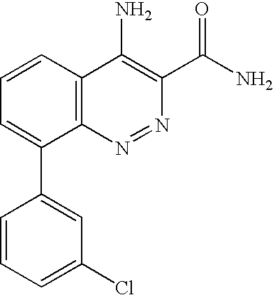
C1(Cl)=CC=CC(C2=CC=CC3=C2N=NC(C(=O)N)=C3N)=C1
